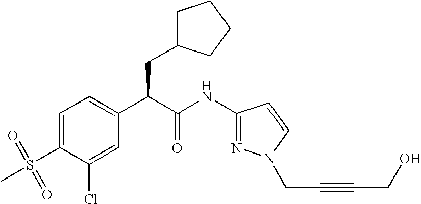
C1=C(S(=O)(C)=O)C(Cl)=CC(C(C(NC2=NN(CC#CCO)C=C2)=O)CC2CCCC2)=C1
